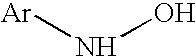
[Ar]NO
